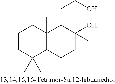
C12(C)C(CCC(O)(C)C1CCO)C(C)(C)CCC2
